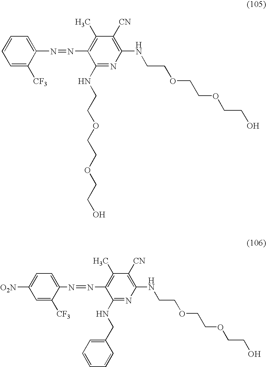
C1=C([CF3])C(N=NC2=C(C)C([CN])=C(NCCOCCOCCO)N=C2NCCOCCOCCO)=CC=C1.C1=C([CF3])C(N=NC2=C(C)C([CN])=C(NCCOCCOCCO)N=C2NCC2=CC=CC=C2)=CC=C1[O2N]
